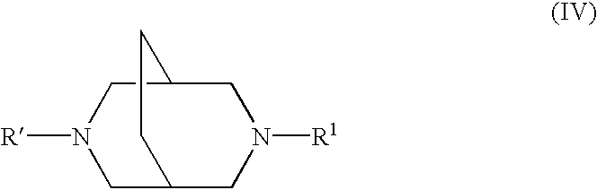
C1C2CCC(CN1[R])CN([R1])C2
